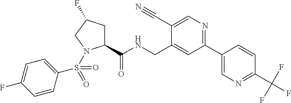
C1(C(NCC2=CC(C3=CN=C(C(F)(F)F)C=C3)=NC=C2C#N)=O)CC(F)CN1S(C1=CC=C(F)C=C1)(=O)=O
